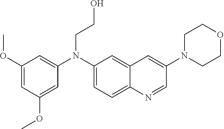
C1(N(C2=CC(OC)=CC(OC)=C2)CCO)=CC=C2C(=C1)C=C(N1CCOCC1)C=N2
